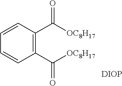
C1=CC(C([OC8H17])=O)=C(C([OC8H17])=O)C=C1.[DIOP]
